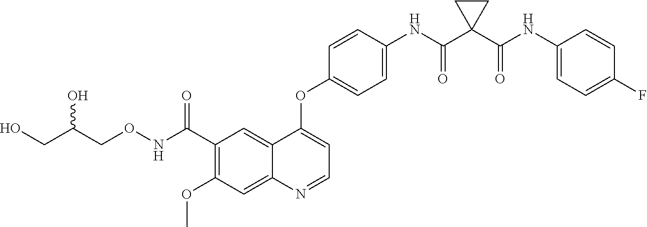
C12=CC(C(=O)NOCC(CO)O)=C(OC)C=C1N=CC=C2OC1=CC=C(NC(C2(C(NC3=CC=C(F)C=C3)=O)CC2)=O)C=C1
